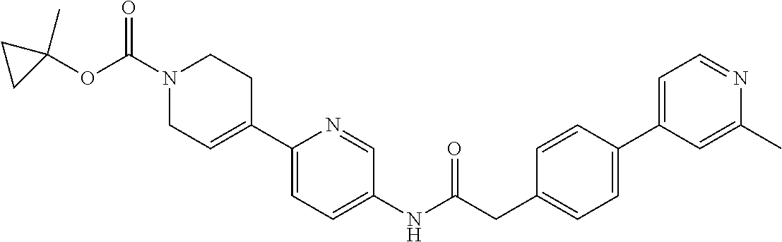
N1(C(OC2(C)CC2)=O)CC=C(C2=CC=C(NC(CC3=CC=C(C4=CC=NC(C)=C4)C=C3)=O)C=N2)CC1
